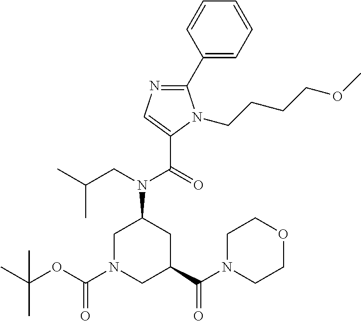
C1(C2=CC=CC=C2)=NC=C(C(=O)N(CC(C)C)C2CN(C(OC(C)(C)C)=O)CC(C(N3CCOCC3)=O)C2)N1CCCCOC
